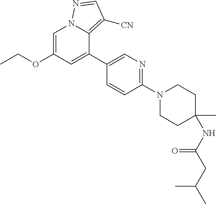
C1=C(OCC)C=C(C2=CN=C(N3CCC(NC(CC(C)C)=O)(C)CC3)C=C2)C2=C([CN])C=NN12
